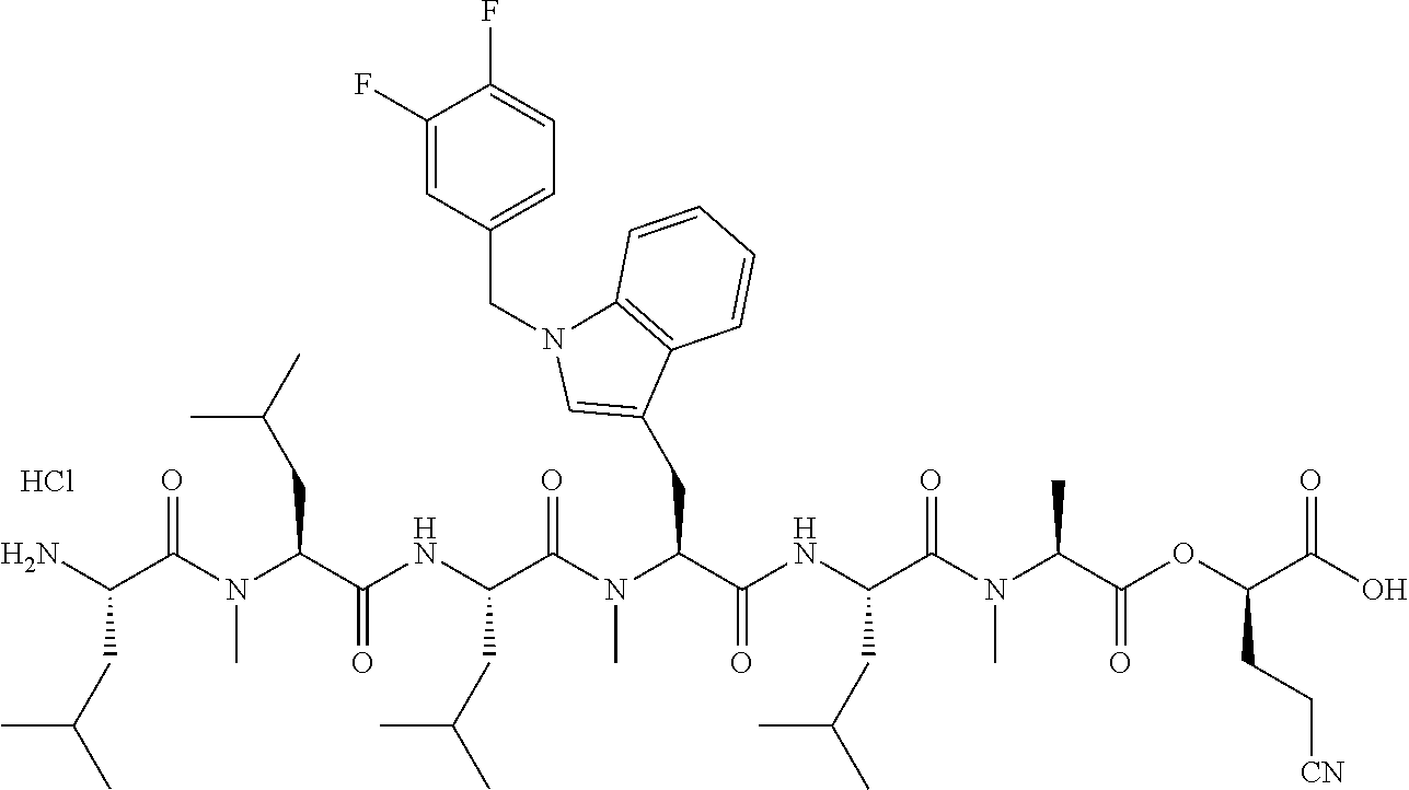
Cl.C(C(N(C)C(=O)C(NC(C(N(C(C(N)CC(C)C)=O)C)CC(C)C)=O)CC(C)C)C(=O)NC(C(N(C(C(OC(C(O)=O)CC[CN])=O)C)C)=O)CC(C)C)C1=CN(CC2=CC=C(F)C(F)=C2)C2=C1C=CC=C2
